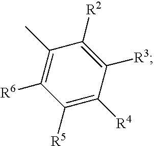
C1([R2])=C([R3])C([R4])=C([R5])C([R6])=C1C
